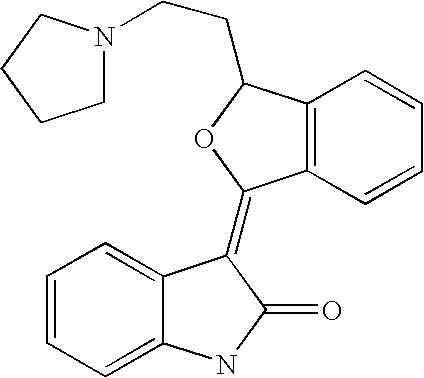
C1=CC=C2C(=C1)C(=C1C3=C(C(CCN4CCCC4)O1)C=CC=C3)C(=O)N2
